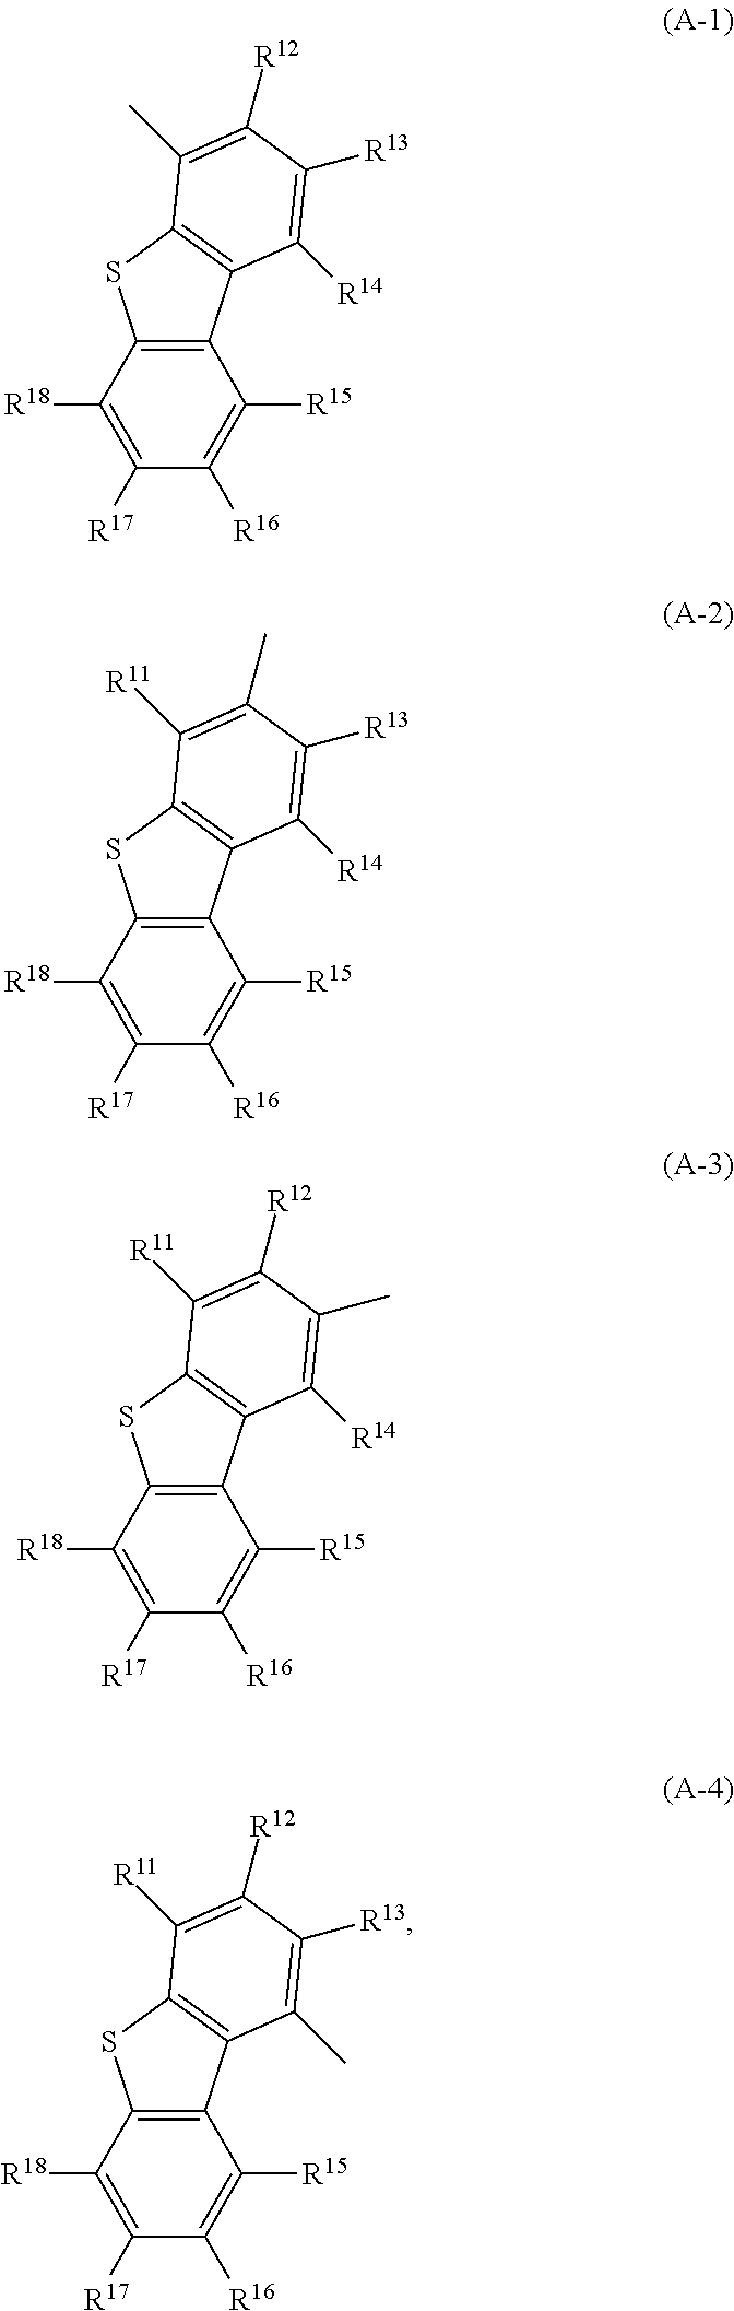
C12=C(C([R18])=C([R17])C([R16])=C1[R15])SC1=C2C([R14])=C([R13])C([R12])=C1C.C12=C(C([R18])=C([R17])C([R16])=C1[R15])SC1=C2C([R14])=C([R13])C(C)=C1[R11].C12=C(C([R18])=C([R17])C([R16])=C1[R15])SC1=C2C([R14])=C(C)C([R12])=C1[R11].C12=C(C([R18])=C([R17])C([R16])=C1[R15])SC1=C2C(C)=C([R13])C([R12])=C1[R11]
